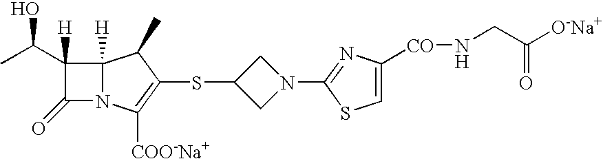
C12([H])N(C([COO-Na+])=C(SC3CN(C4=NC([CO]NCC([O-Na+])=O)=CS4)C3)C1C)C(=O)C2([H])C(C)O
